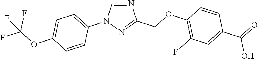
N1=CN(C2=CC=C(OC(F)(F)F)C=C2)N=C1COC1=C(F)C=C(C(O)=O)C=C1
